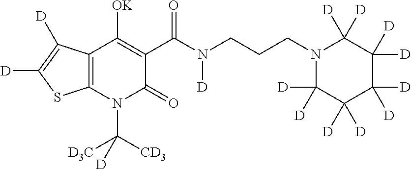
C12=C(N(C([D3C])([CD3])[D])C(=O)C(C(N(CCCN3C([D])([D])C([D])([D])C([D])([D])C([D])([D])C3([D])[D])[D])=O)=C1[OK])SC([D])=C2[D]
